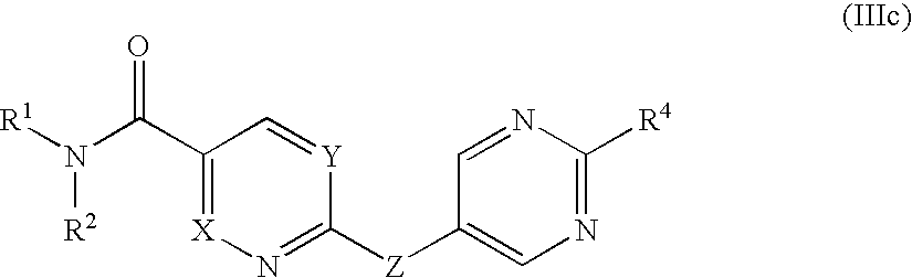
C1(C(N([R1])[R2])=O)=[X]N=C([Z]C2=CN=C([R4])N=C2)[Y]=C1
